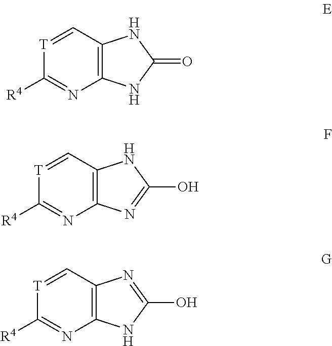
C12=C(C=[T]C([R4])=N1)NC(=O)N2.C12=C(C=[T]C([R4])=N1)NC(O)=N2.C12=C(C=[T]C([R4])=N1)N=C(O)N2
